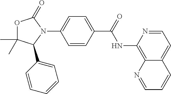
C1=CC(C(=O)NC2=C3C(=CC=N2)C=CC=N3)=CC=C1N1C(=O)OC(C)(C)C1C1=CC=CC=C1
